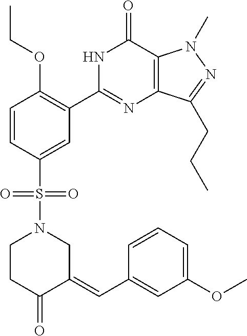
C1=CC(S(N2CC(=CC3=CC(OC)=CC=C3)C(=O)CC2)(=O)=O)=CC(C2=NC3=C(C(=O)N2)N(C)N=C3CCC)=C1OCC
